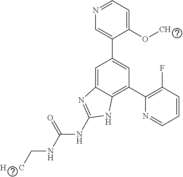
C1(OC)=CC=NC=C1C1=CC(C2=C(F)C=CC=N2)=C2C(=C1)N=C(NC(NC[H      C])=O)N2
